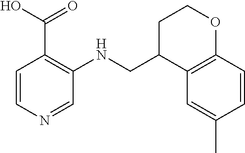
C1=CN=CC(NCC2C3=C(OCC2)C=CC(C)=C3)=C1C(O)=O
